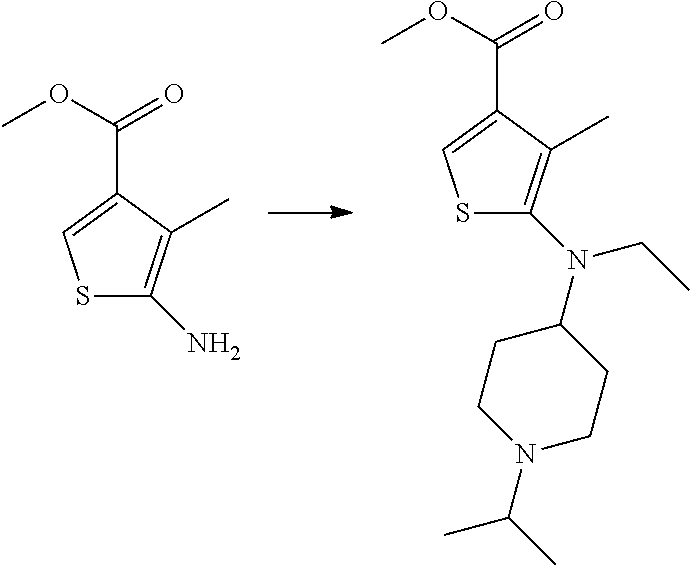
S1C(N)=C(C)C(C(=O)OC)=C1.S1C(N(CC)C2CCN(C(C)C)CC2)=C(C)C(C(=O)OC)=C1
